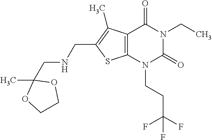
C12=C(N(CCC(F)(F)F)C(=O)N(CC)C1=O)SC(CNCC1(C)OCCO1)=C2C
